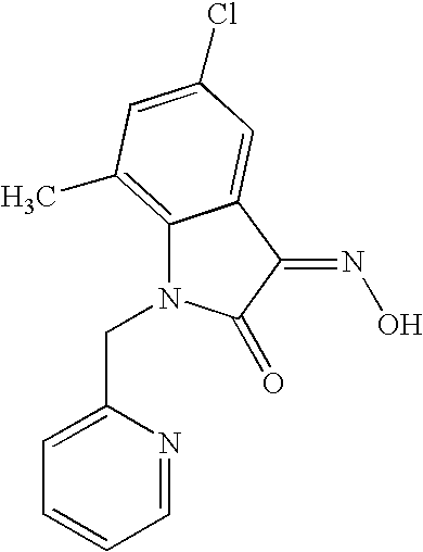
C(N1C2=C(C)C=C(Cl)C=C2C(=NO)C1=O)C1=CC=CC=N1
